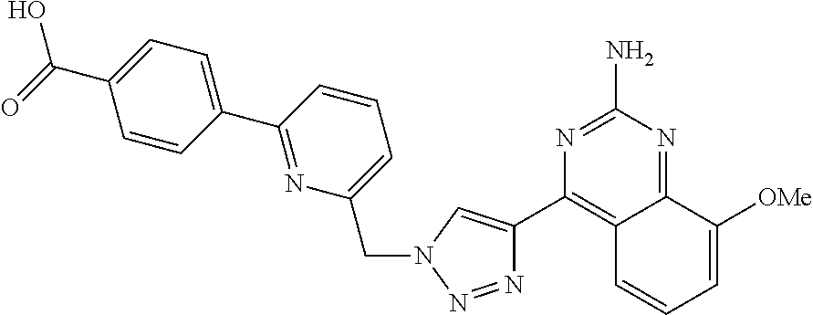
N1=NN(CC2=CC=CC(C3=CC=C(C(=O)O)C=C3)=N2)C=C1C1=C2C(=NC(N)=N1)C([OMe])=CC=C2
